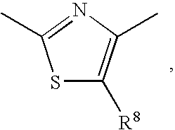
S1C([R8])=C(C)N=C1C
